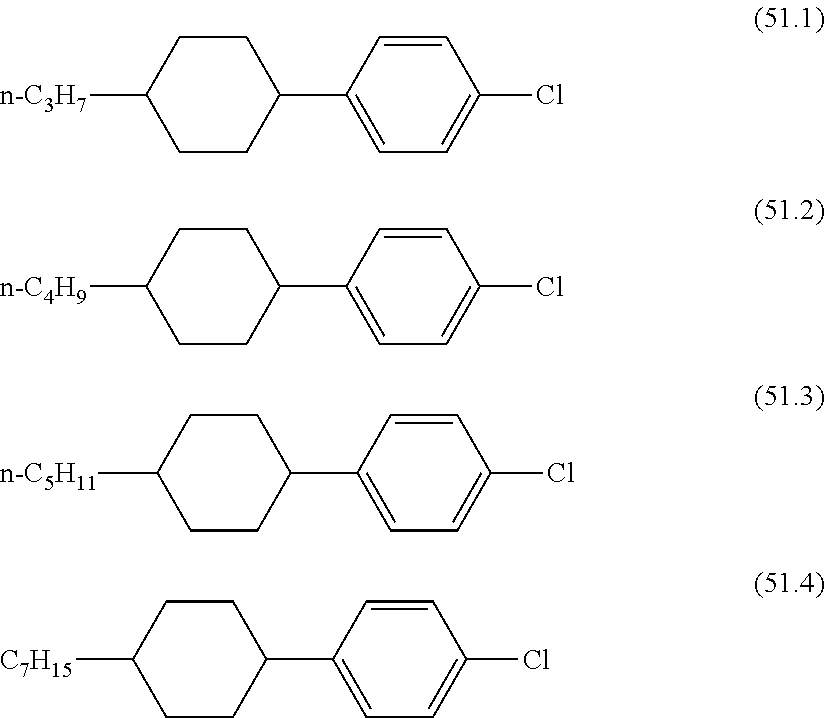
C1=CC(C2CCC([C7H15])CC2)=CC=C1Cl.C1=CC(C2CCC([n-C5H11])CC2)=CC=C1Cl.C1=CC(C2CCC([n-C4H9])CC2)=CC=C1Cl.C1=CC(C2CCC([n-C3H7])CC2)=CC=C1Cl
